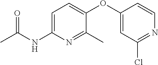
C1=C(NC(C)=O)N=C(C)C(OC2=CC(Cl)=NC=C2)=C1
